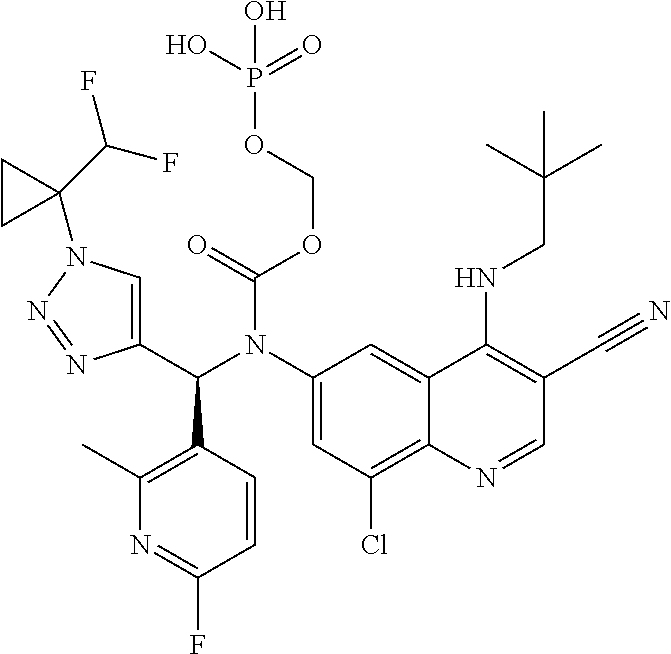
N1=C(F)C=CC(C(C2=CN(C3(C(F)F)CC3)N=N2)N(C2=CC(Cl)=C3C(=C2)C(NCC(C)(C)C)=C(C#N)C=N3)C(=O)OCOP(O)(=O)O)=C1C
